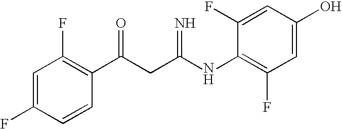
C1=C(F)C=CC(C(CC(NC2=C(F)C=C(O)C=C2F)=N)=O)=C1F
